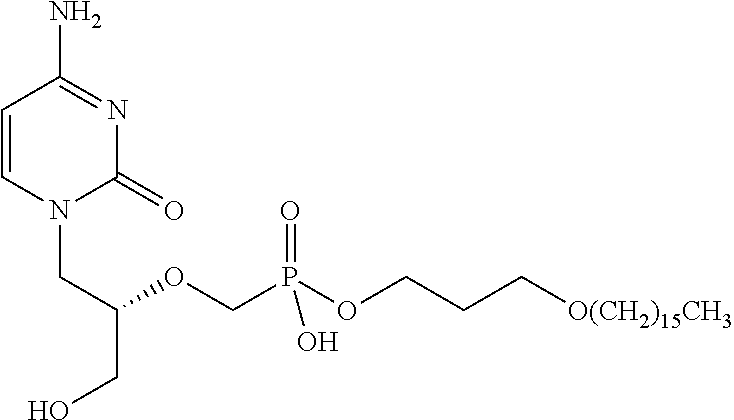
C1=CN(CC(CO)OCP(OCCC[O(CH2)15CH3])(=O)O)C(=O)N=C1N
